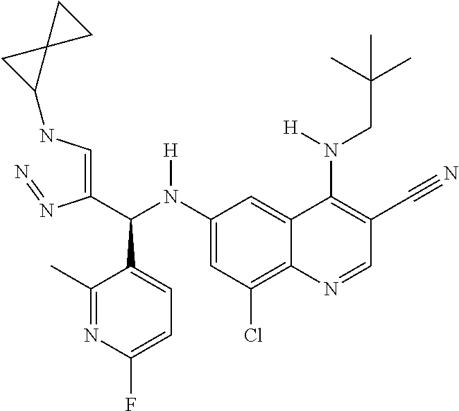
C1(N(C(C(=CNC2C3(C2)CC3)N=N)C2=CC=C(F)N=C2C)[H])=CC(Cl)=C2C(=C1)C(N(CC(C)(C)C)[H])=C(C#N)C=N2
